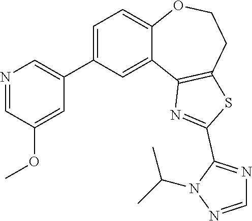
C1=C(C2=CN=CC(OC)=C2)C=C2C(=C1)OCCC1=C2N=C(C2=NC=NN2C(C)C)S1
